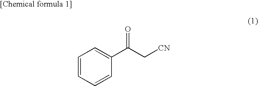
C1=CC=CC(C(C[CN])=O)=C1
